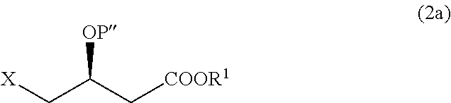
C([COOR1])C(C[X])[OP]
